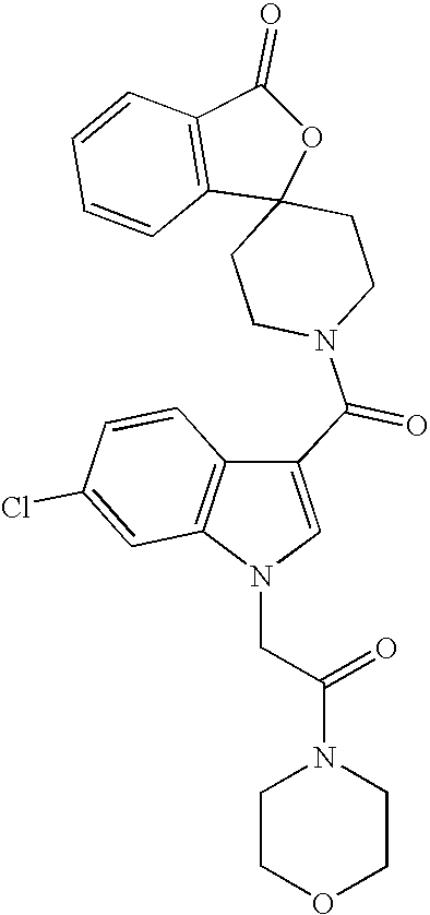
C1(=O)C2=C(C3(O1)CCN(C(C1=CN(CC(=O)N4CCOCC4)C4=C1C=CC(Cl)=C4)=O)CC3)C=CC=C2
